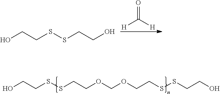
OCCSSCCO.O=C([H])[H].OCCSSCCOCOCCSSCCO
